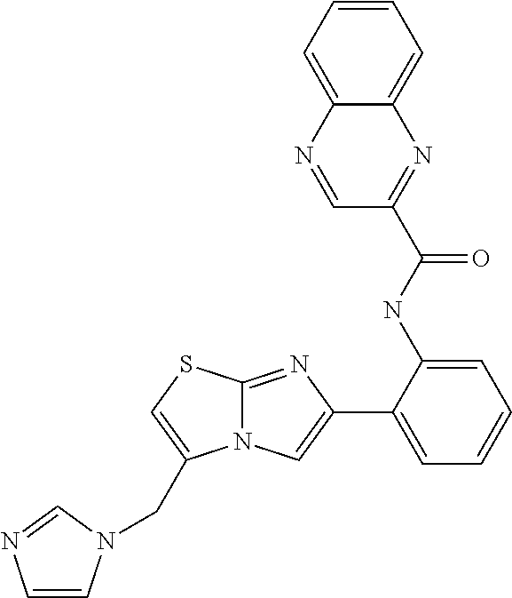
C1(NC(=O)C2=NC3=CC=CC=C3N=C2)=CC=CC=C1C1=CN2C(=N1)SC=C2CN1C=CN=C1
